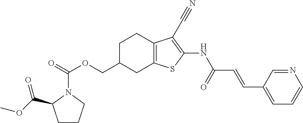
C(C1CC2=C(CC1)C(C#N)=C(NC(C=CC1=CC=CN=C1)=O)S2)OC(=O)N1C(C(OC)=O)CCC1
